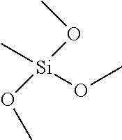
C[Si](OC)(OC)OC
